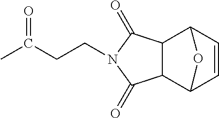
C12C(C3C=CC1O3)C(=O)N(CCC(C)=O)C2=O
